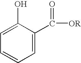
C1=CC=C(C(=O)[OR])C(O)=C1
